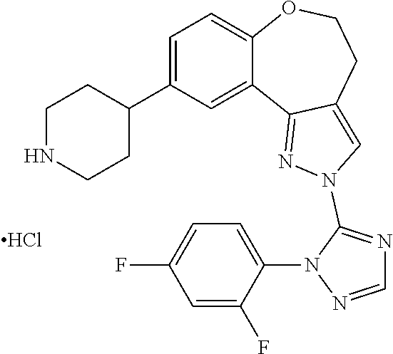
C1=C(C2CCNCC2)C=C2C(=C1)OCCC1=CN(C3=NC=NN3C3=CC=C(F)C=C3F)N=C21.Cl
